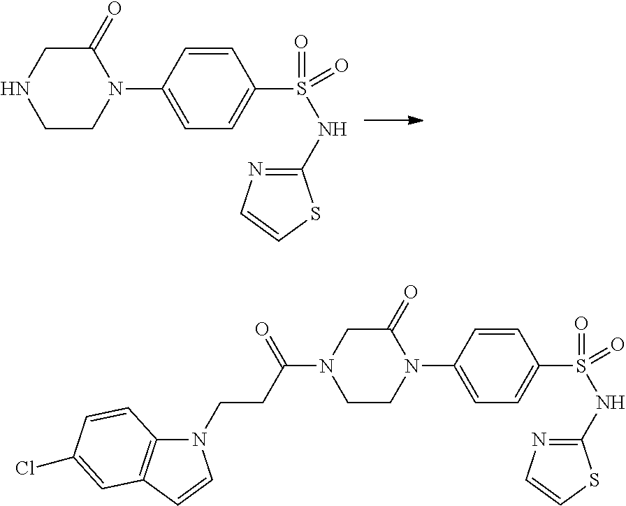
N1(C2=CC=C(S(=O)(NC3=NC=CS3)=O)C=C2)C(=O)CNCC1.N1(C2=CC=C(S(=O)(NC3=NC=CS3)=O)C=C2)C(=O)CN(C(=O)CCN2C3=C(C=C2)C=C(Cl)C=C3)CC1
